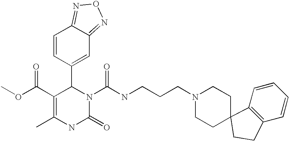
C12=NON=C1C=C(C1C(C(=O)OC)=C(C)NC(=O)N1C(=O)NCCCN1CCC3(CC1)C1=C(C=CC=C1)CC3)C=C2
